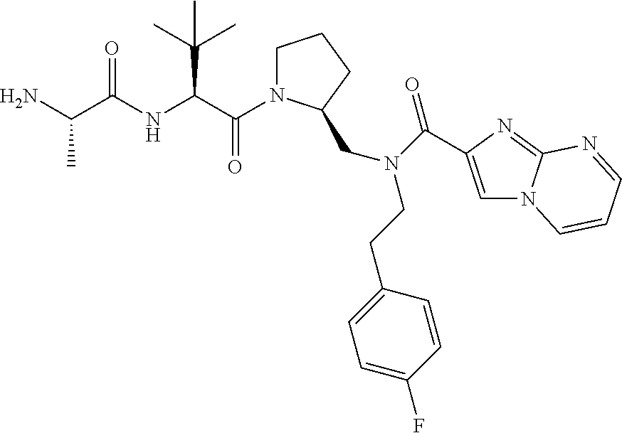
C(=O)(C(C(C)(C)C)NC(=O)C(C)N)N1CCCC1CN(CCC1=CC=C(F)C=C1)C(=O)C1=CN2C(=N1)N=CC=C2
